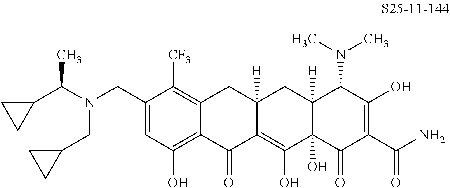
C1(CN(CC2CC2)C(C2CC2)C)=CC(O)=C2C(=C1[CF3])CC1([H])C(=C(O)C3(O)C([H])(C1)C(N(C)C)C(O)=C(C(N)=O)C3=O)C2=O
